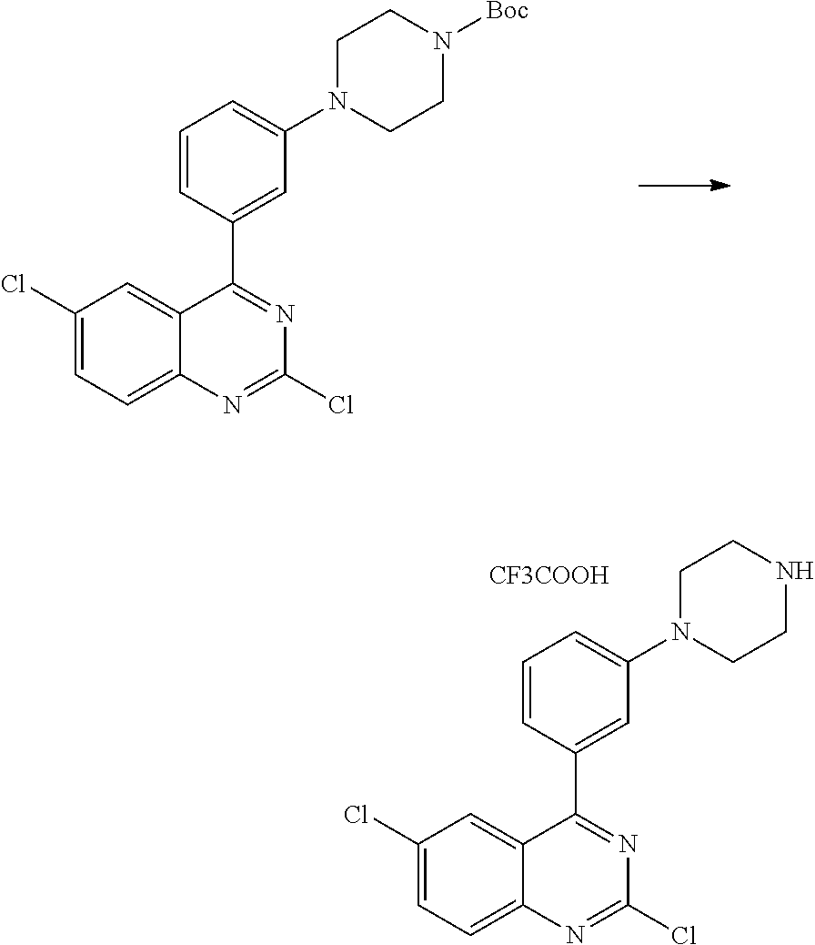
C1(Cl)=CC=C2C(=C1)C(C1=CC(N3CCN([Boc])CC3)=CC=C1)=NC(Cl)=N2.C1(Cl)=CC=C2C(=C1)C(C1=CC(N3CCNCC3)=CC=C1)=NC(Cl)=N2.[CF3COOH]
